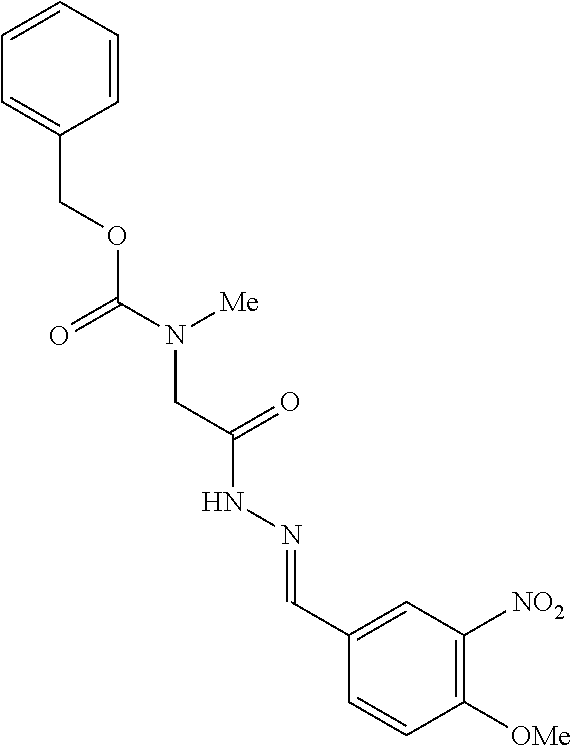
C1=CC=CC(COC(N(CC(NN=CC2=CC([NO2])=C([OMe])C=C2)=O)[Me])=O)=C1
